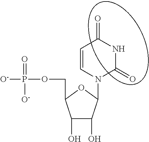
C1=CN(C2C(O)C(O)C(COP([O-])(=O)[O-])O2)C(=O)NC1=O
